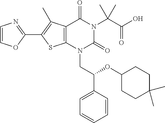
C12=C(N(CC(C3=CC=CC=C3)OC3CCC(C)(C)CC3)C(=O)N(C(C(O)=O)(C)C)C1=O)SC(C1=NC=CO1)=C2C
